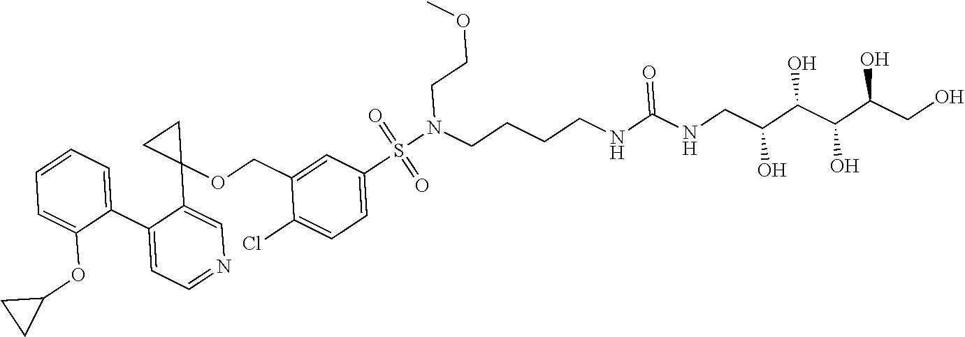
C1(C2=CC=NC=C2C2(OCC3=CC(S(N(CCCCNC(NCC(C(C(C(CO)O)O)O)O)=O)CCOC)(=O)=O)=CC=C3Cl)CC2)=CC=CC=C1OC1CC1
